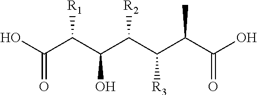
C(C(C(C(C(C(C(O)=O)C)[R3])[R2])O)[R1])(O)=O
